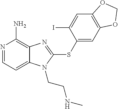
N1=CC=C2C(=C1N)N=C(SC1=CC3=C(C=C1I)OCO3)N2CCNC
